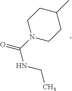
C1(C)CCN(C(NCC)=O)CC1
